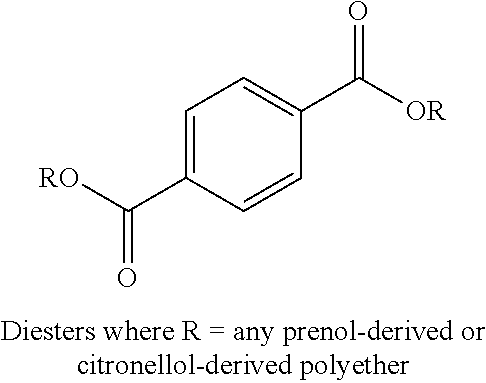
C1(C([OR])=O)=CC=C(C([RO])=O)C=C1
